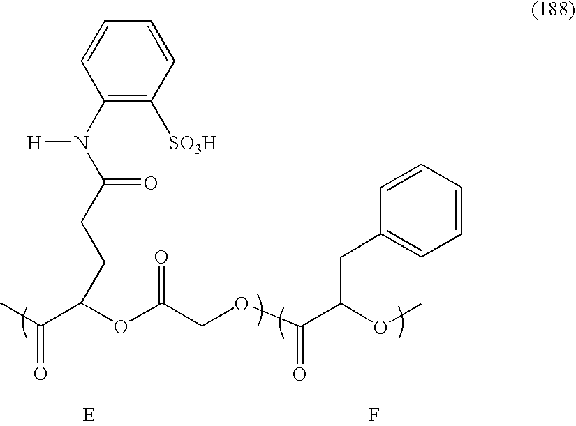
CC(C(OC(COC(C(OC)CC1=CC=CC=C1)=O)=O)CCC(N(C1=C([SO3H])C=CC=C1)[H])=O)=O.F
